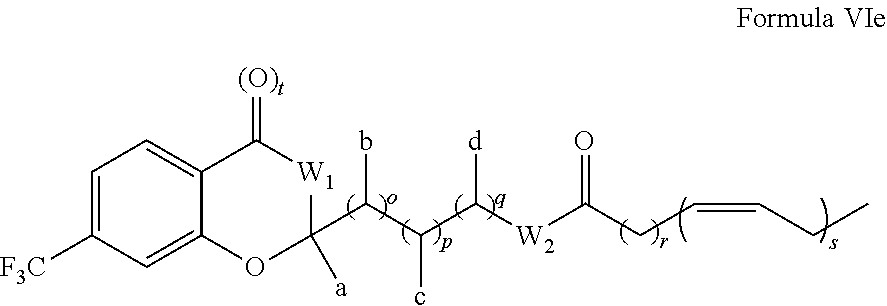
C1=C([F3C])C=C2C(=C1)C(=[(O)t])[W1]C([a])(C(C(C([W2]C(CC=CCC)=O)[d])c)b)O2
